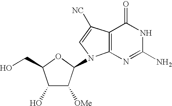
C1(O)C([OMe])C(N2C3=C(C([NC])=C2)C(=O)NC(N)=N3)OC1CO
